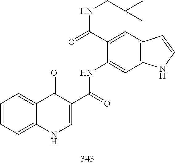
C1=CC=C2C(=C1)C(=O)C(C(NC1=CC3=C(C=C1C(=O)NCC(C)C)C=CN3)=O)=CN2
